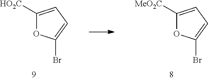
C1([HO2C])=CC=C(Br)O1.C1([MeO2C])=CC=C(Br)O1
